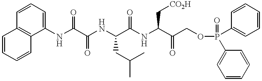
C1(NC(C(NC(C(NC(C(COP(=O)(C2=CC=CC=C2)C2=CC=CC=C2)=O)C[CO2H])=O)CC(C)C)=O)=O)=CC=CC2=C1C=CC=C2
